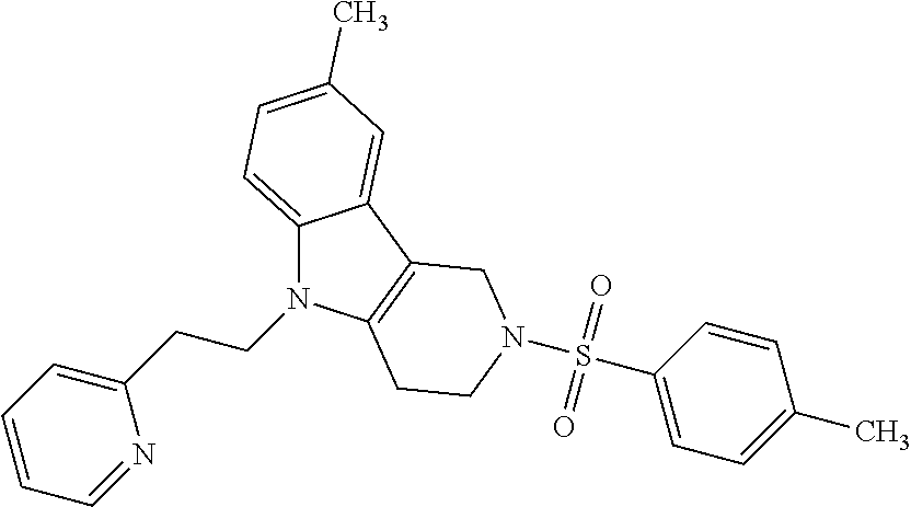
C12=CC=C(C)C=C1C1=C(N2CCC2=CC=CC=N2)CCN(S(C2=CC=C(C)C=C2)(=O)=O)C1
